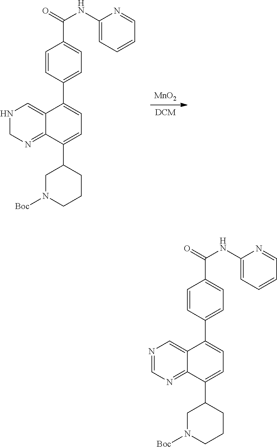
[DCM].[MnO2].N1CN=C2C(=C1)C(C1=CC=C(C(=O)NC3=CC=CC=N3)C=C1)=CC=C2C1CN([Boc])CCC1.N1=CN=C2C(=C1)C(C1=CC=C(C(=O)NC3=CC=CC=N3)C=C1)=CC=C2C1CN([Boc])CCC1
